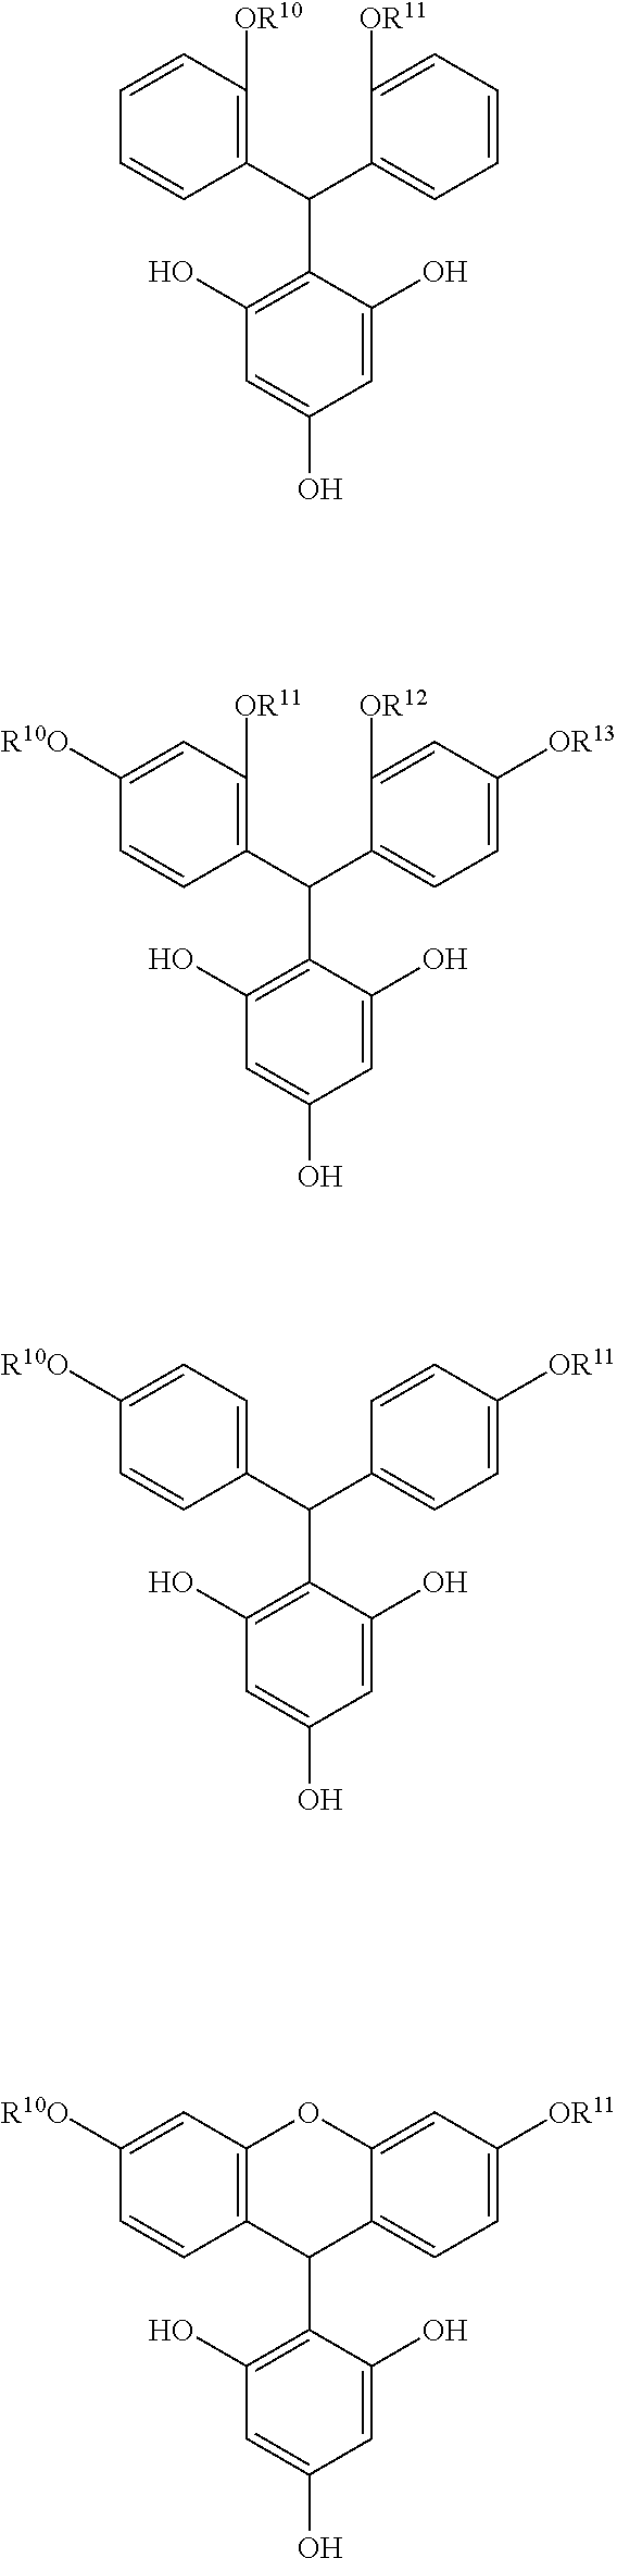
C1(C(C2=CC=C([OR11])C=C2)C2=C(O)C=C(O)C=C2O)=CC=C([R10O])C=C1.C1(C(C2=CC=C([OR13])C=C2[OR12])C2=C(O)C=C(O)C=C2O)=C([OR11])C=C([R10O])C=C1.C1(C(C2=CC=CC=C2[OR11])C2=C(O)C=C(O)C=C2O)=C([OR10])C=CC=C1.C12=C(C=C([R10O])C=C1)OC1=CC([OR11])=CC=C1C2C1=C(O)C=C(O)C=C1O
